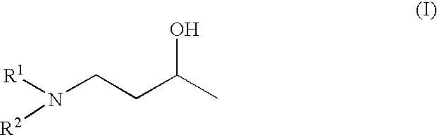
[R1]N([R2])CCC(C)O
